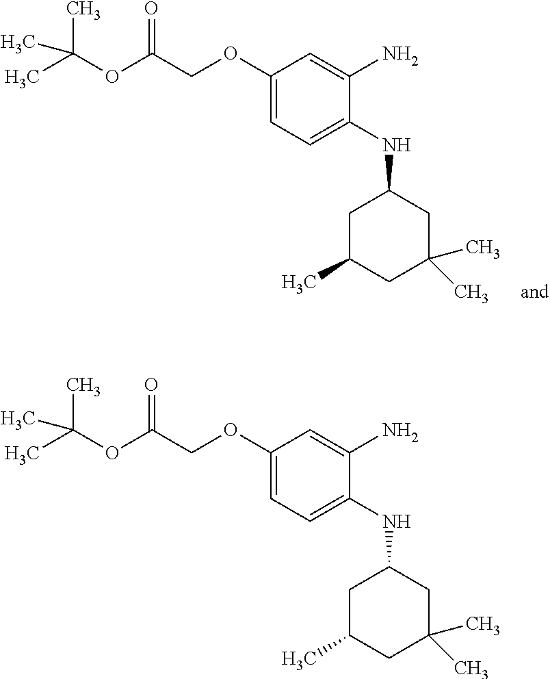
C1(OCC(OC(C)(C)C)=O)=CC=C(NC2CC(C)CC(C)(C)C2)C(N)=C1.C1(OCC(OC(C)(C)C)=O)=CC=C(NC2CC(C)CC(C)(C)C2)C(N)=C1
